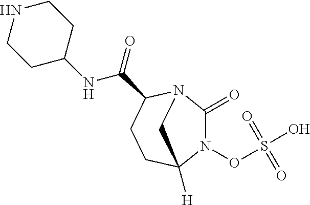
N1(OS(O)(=O)=O)C(=O)N2C(C(=O)NC3CCNCC3)CCC1([H])C2
